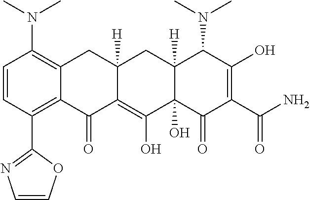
C1=CC(C2=NC=CO2)=C2C(=C1N(C)C)CC1([H])C(=C(O)C3(O)C([H])(C1)C(N(C)C)C(O)=C(C(=O)N)C3=O)C2=O
